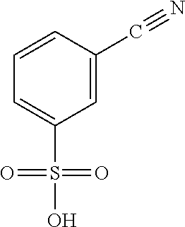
C1=C(S(=O)(=O)O)C=C(C#N)C=C1
